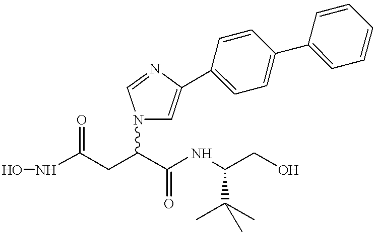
N(C(CC(C(NC(CO)C(C)(C)C)=O)N1C=C(C2=CC=C(C3=CC=CC=C3)C=C2)N=C1)=O)O
